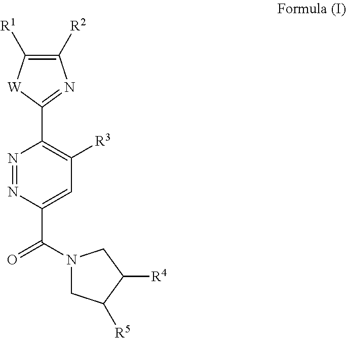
N1=NC(C(N2CC([R5])C([R4])C2)=O)=CC([R3])=C1C1=NC([R2])=C([R1])[W]1
